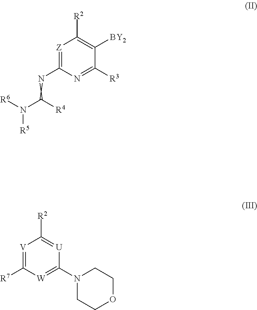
[Z]1=C(N=C(N([R6])[R5])[R4])N=C([R3])C([BY2])=C1[R2].[V]1=C([R7])[W]=C(N2CCOCC2)[U]=C1[R2]
